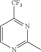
C1=CN=C(C)N=C1[CF3]
